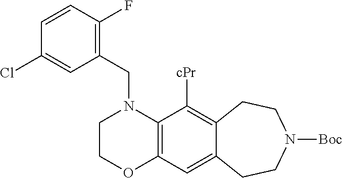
C1COC2=C(N1CC1=C(F)C=CC(Cl)=C1)C([cPr])=C1C(=C2)CCN([Boc])CC1
